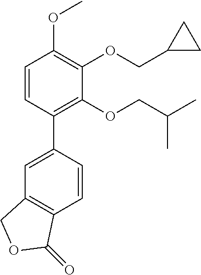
C1=CC(C2=CC3=C(C=C2)C(=O)OC3)=C(OCC(C)C)C(OCC2CC2)=C1OC
